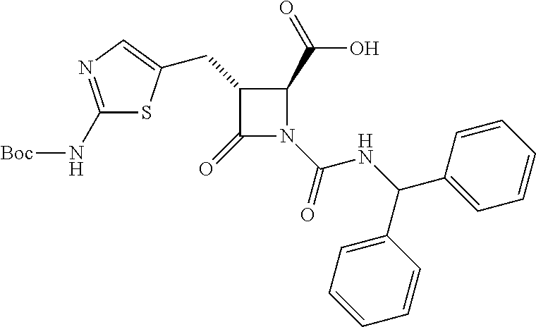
C1(N[Boc])=NC=C(CC2C(=O)N(C(=O)NC(C3=CC=CC=C3)C3=CC=CC=C3)C2C(=O)O)S1
